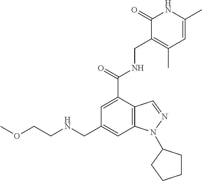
C1=C(C(=O)NCC2=C(C)C=C(C)NC2=O)C2=C(C=C1CNCCOC)N(C1CCCC1)N=C2
